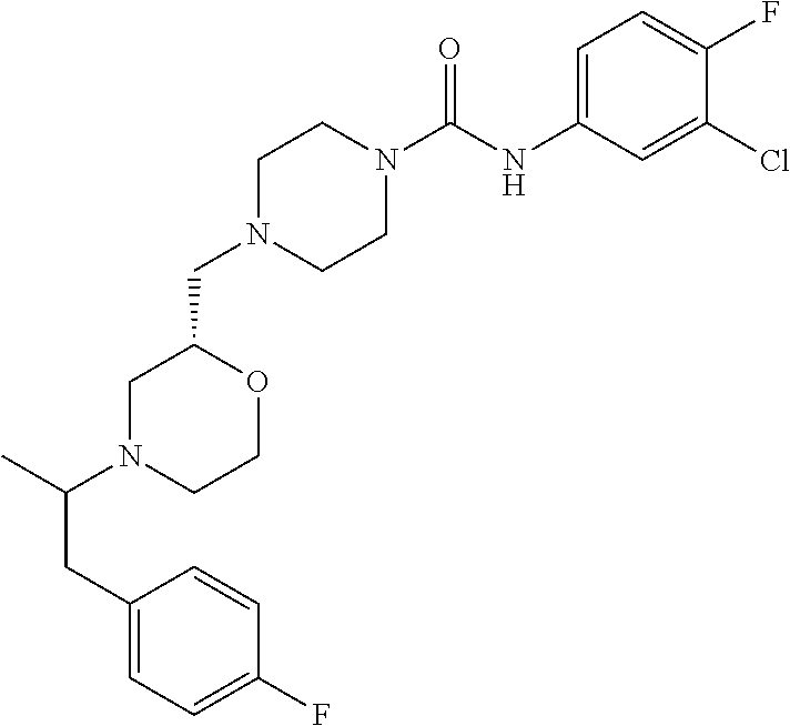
C1N(CC2OCCN(C(CC3=CC=C(F)C=C3)C)C2)CCN(C(NC2=CC=C(F)C(Cl)=C2)=O)C1
